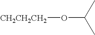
C(O[CH2CH2CH2])(C)C
